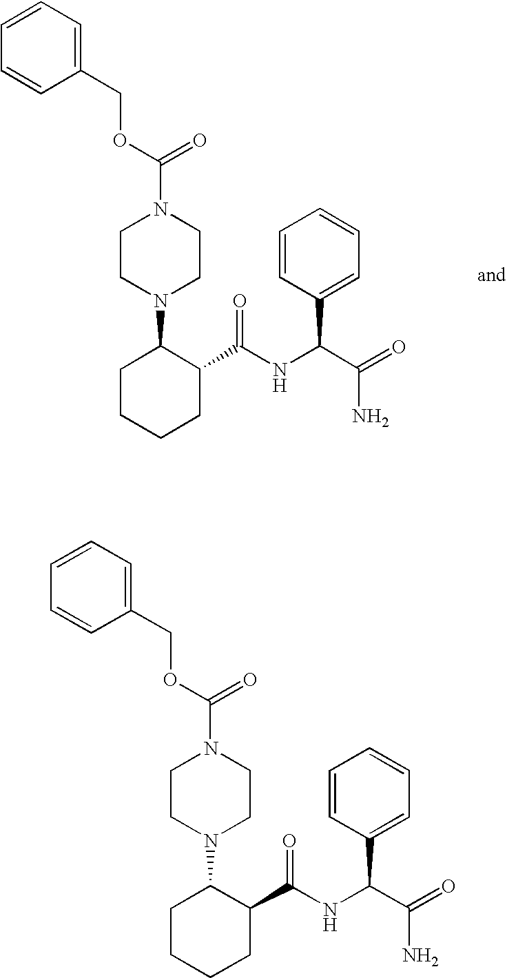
N1(C(OCC2=CC=CC=C2)=O)CCN(C2CCCCC2C(NC(C(=O)N)C2=CC=CC=C2)=O)CC1.N1(C(OCC2=CC=CC=C2)=O)CCN(C2CCCCC2C(NC(C(=O)N)C2=CC=CC=C2)=O)CC1
